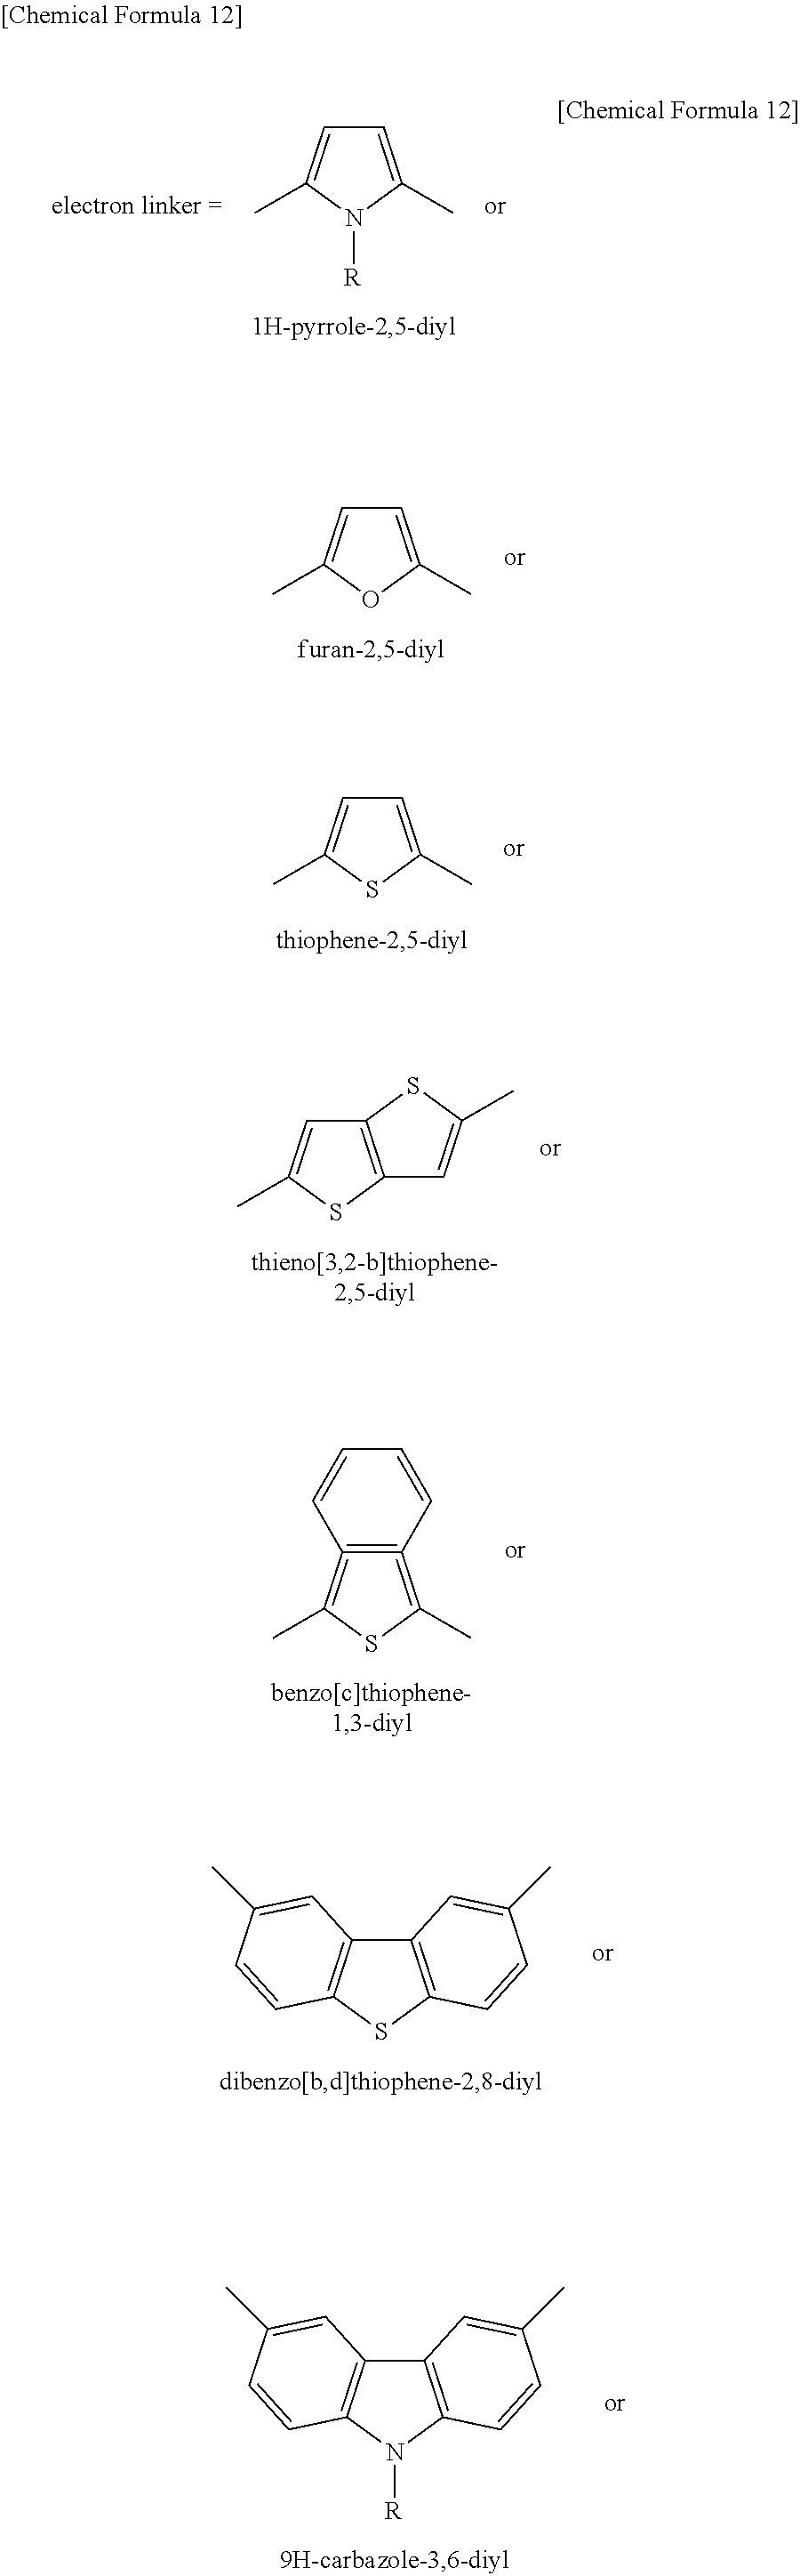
C1=C(C)N([R])C(C)=C1.C1=C(C)OC(C)=C1.C1=C(C)SC(C)=C1.C12=C(SC(C)=C1)C=C(C)S2.C1=CC2=C(=C(C)SC=2C)C=C1.C12=C(N([R])C3=C1C=C(C)C=C3)C=CC(C)=C2.C12=C(SC3=C1C=C(C)C=C3)C=CC(C)=C2
